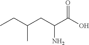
CCC(C)CC(N)C(=O)O
